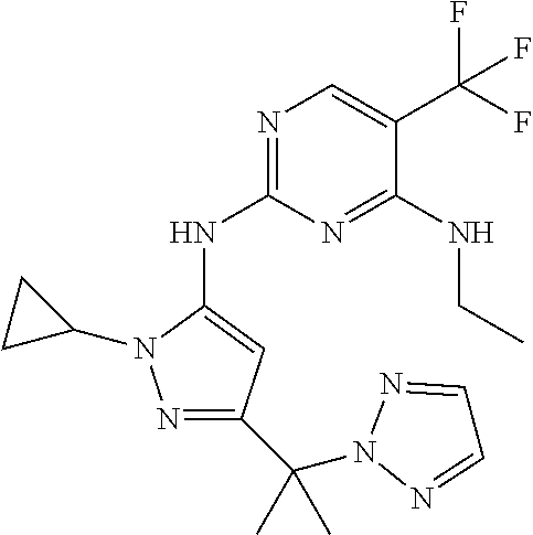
N1=C(NC2=CC(C(N3N=CC=N3)(C)C)=NN2C2CC2)N=C(NCC)C(C(F)(F)F)=C1
